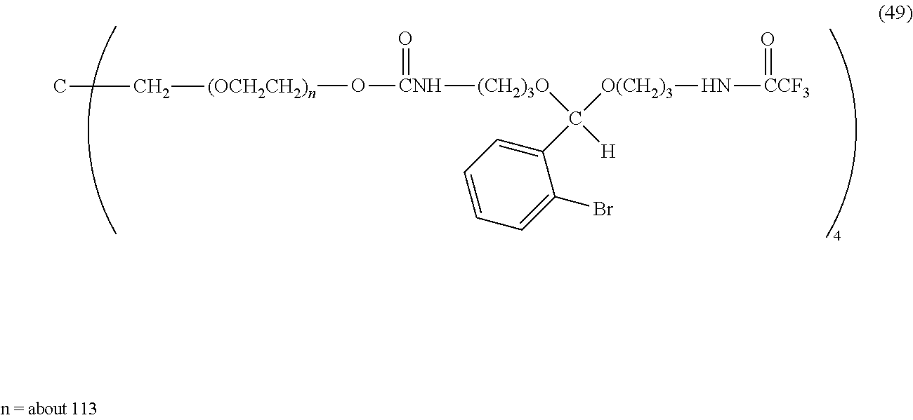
O([CNH](=O)[(CH2)3O]C(C1=CC=CC=C1Br)([O(CH2)3]N[CCF3]=O)[H])[(OCH2CH2)n]CC
